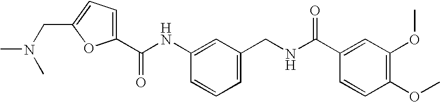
C1(C(NC2=CC(CNC(C3=CC(OC)=C(OC)C=C3)=O)=CC=C2)=O)=CC=C(CN(C)C)O1
